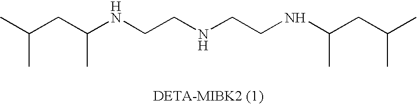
N(CCNCCNC(CC(C)C)C)C(CC(C)C)C
